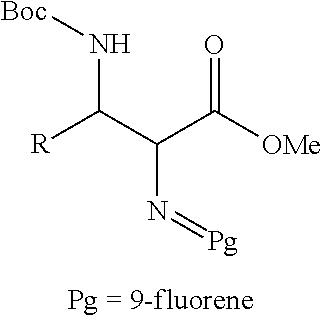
C(C(C(=O)[OMe])N=[Pg])(N[Boc])[R]
